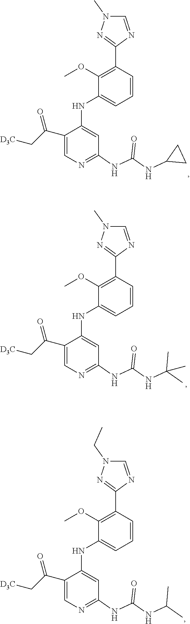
C1(OC)=C(C2=NN(C)C=N2)C=CC=C1NC1=CC(NC(NC2CC2)=O)=NC=C1C(C[D3C])=O.C1(OC)=C(C2=NN(C)C=N2)C=CC=C1NC1=CC(NC(NC(C)(C)C)=O)=NC=C1C(C[D3C])=O.C1(OC)=C(C2=NN(CC)C=N2)C=CC=C1NC1=CC(NC(NC(C)C)=O)=NC=C1C(C[D3C])=O
